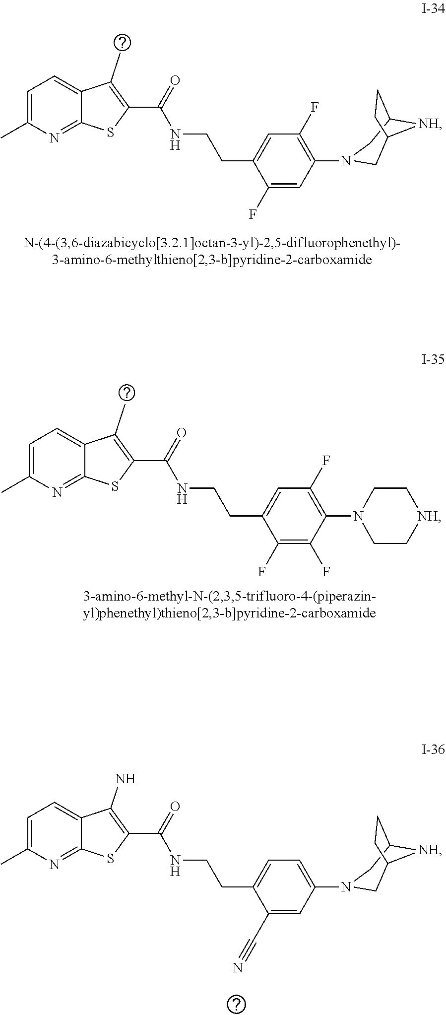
C1=C(C)N=C2C(=C1)C(C)=C(C(=O)NCCC1=CC(F)=C(N3CC[NH]CC3)C(F)=C1F)S2.C1=C(C)N=C2C(=C1)C(C)=C(C(=O)NCCC1=CC(F)=C(N3CC4[NH]C(C3)CC4)C=C1F)S2.C1=C(C)N=C2C(=C1)C(N)=C(C(=O)NCCC1=CC=C(N3CC4[NH]C(C3)CC4)C=C1C#N)S2
